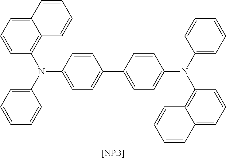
C1=CC2=C(N(C3=CC=CC=C3)C3=CC=C(C4=CC=C(N(C5=CC=CC=C5)C5=C6C(=CC=C5)C=CC=C6)C=C4)C=C3)C=CC=C2C=C1.[[NPB]]
